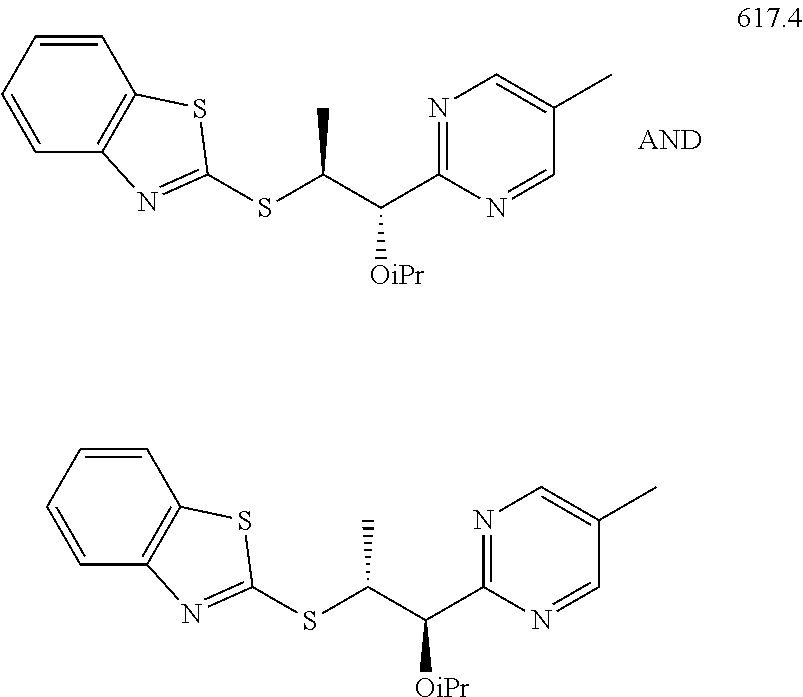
C1=CC=CC2=C1SC(SC(C(C1=NC=C(C)C=N1)[OiPr])C)=N2.C1=CC=CC2=C1SC(SC(C(C1=NC=C(C)C=N1)[OiPr])C)=N2
